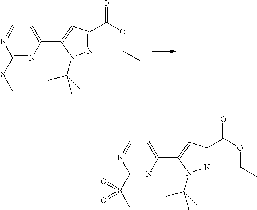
N1=C(C(OCC)=O)C=C(C2=CC=NC(SC)=N2)N1C(C)(C)C.N1=C(C(OCC)=O)C=C(C2=CC=NC(S(C)(=O)=O)=N2)N1C(C)(C)C
